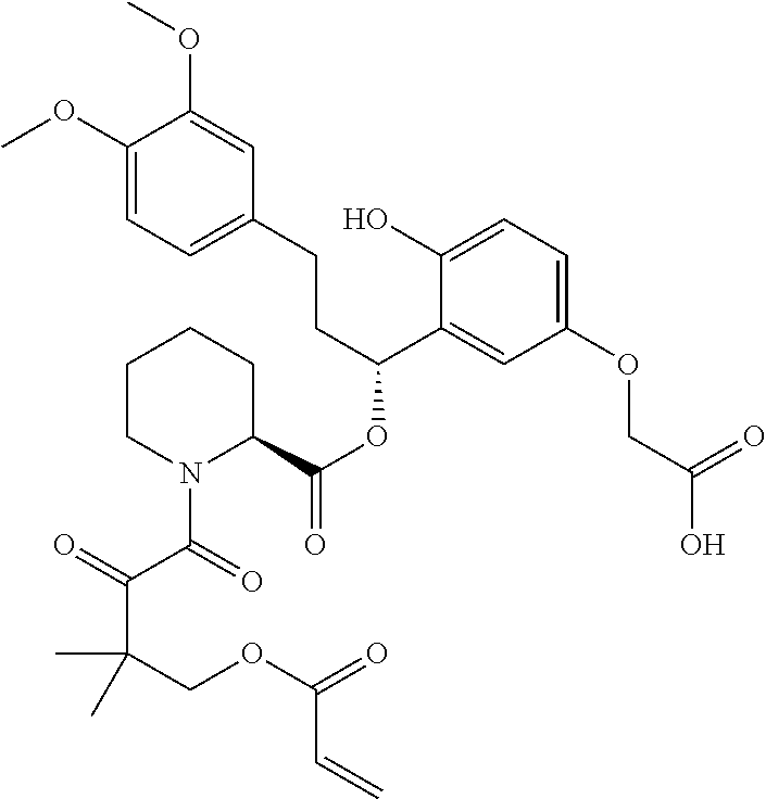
C1(OC)=CC=C(CCC(OC(=O)C2CCCCN2C(C(=O)C(COC(=O)C=C)(C)C)=O)C2=CC(OCC(O)=O)=CC=C2O)C=C1OC
